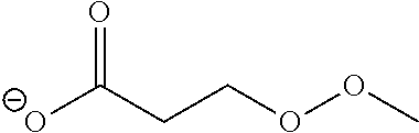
[O-]C(CCOOC)=O
